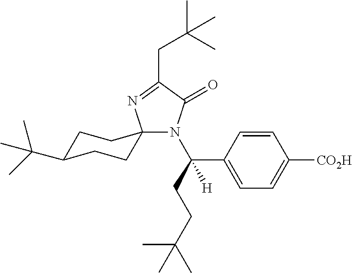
C1C(C(C)(C)C)CCC2(C1)N(C(CCC(C)(C)C)(C1=CC=C([CO2H])C=C1)[H])C(=O)C(CC(C)(C)C)=N2
